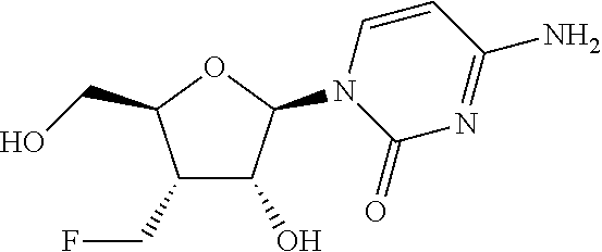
C1(CF)C(O)C(N2C(=O)N=C(N)C=C2)OC1CO
